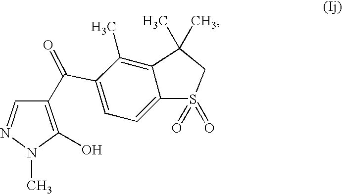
C1(C(=O)C2=CC=C3C(=C2C)C(C)(C)CS3(=O)=O)=C(O)N(C)N=C1
